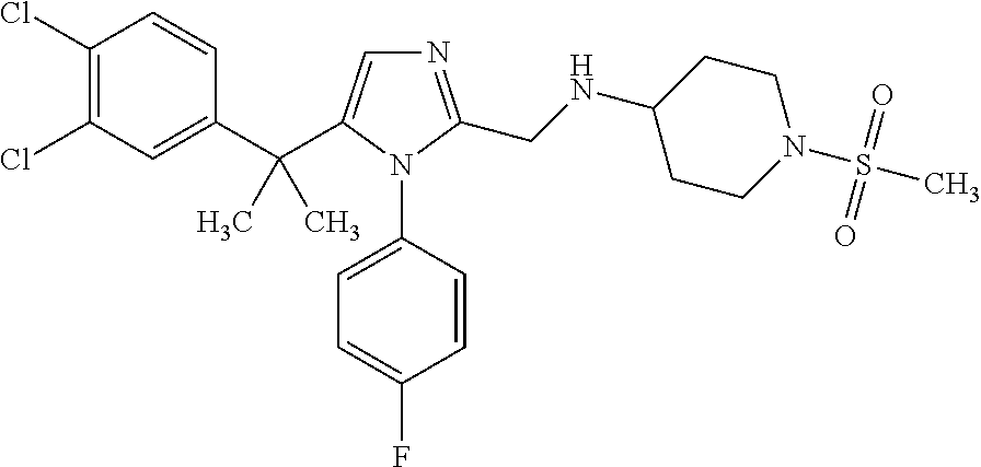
C1(C(C)(C)C2=CN=C(CNC3CCN(S(C)(=O)=O)CC3)N2C2=CC=C(F)C=C2)=CC(Cl)=C(Cl)C=C1
